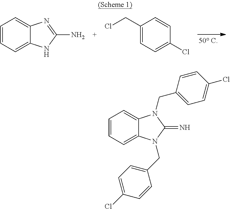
C1=CC=C2C(=C1)N=C(N)N2.C1(CCl)=CC=C(Cl)C=C1.C1=CC=C2C(=C1)N(CC1=CC=C(Cl)C=C1)C(=N)N2CC1=CC=C(Cl)C=C1
